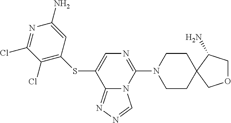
C1(SC2=CN=C(N3CCC4(CC3)C(N)COC4)N3C2=NN=C3)=C(Cl)C(Cl)=NC(N)=C1
